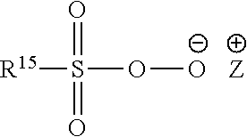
[R15]S(=O)(O[O-])=O.[Z]
